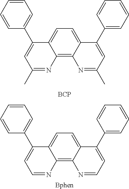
C1=CC=CC(C2=CC(C)=NC3=C4C(=CC=C23)C(C2=CC=CC=C2)=CC(C)=N4)=C1.[BCP].C1=CC=CC(C2=CC=NC3=C4C(=CC=C23)C(C2=CC=CC=C2)=CC=N4)=C1.[Bphen]
